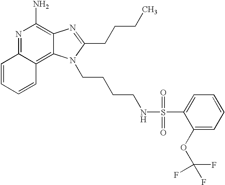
N1=C2C(=C3C(=C1N)N=C(CCCC)N3CCCCNS(C1=CC=CC=C1OC(F)(F)F)(=O)=O)C=CC=C2
